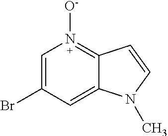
C1=C(Br)C=C2C(=N1[O-])C=CN2C
